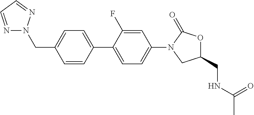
C1=CC(C2=CC=C(N3CC(CNC(C)=O)OC3=O)C=C2F)=CC=C1CN1N=CC=N1
